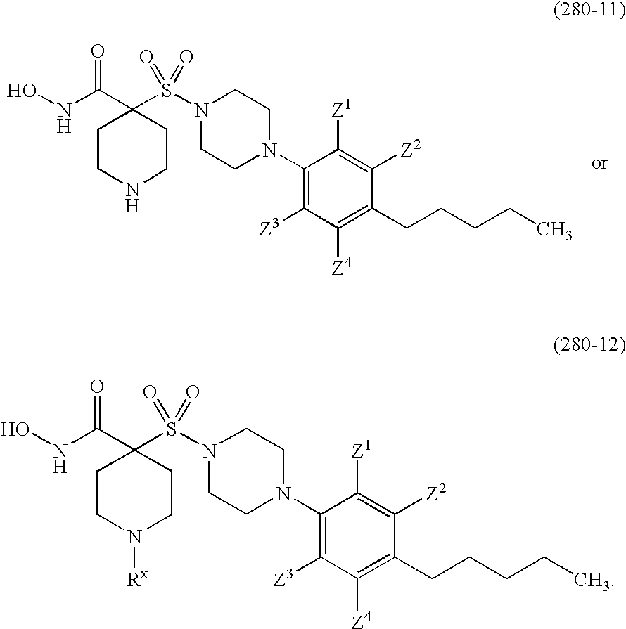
ONC(C1(S(N2CCN(C3=C([Z3])C([Z4])=C(CCCCC)C([Z2])=C3[Z1])CC2)(=O)=O)CCNCC1)=O.ONC(C1(S(N2CCN(C3=C([Z3])C([Z4])=C(CCCCC)C([Z2])=C3[Z1])CC2)(=O)=O)CCN([Rx])CC1)=O
